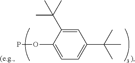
POC1=CC=C(C(C)(C)C)C=C1C(C)(C)C
